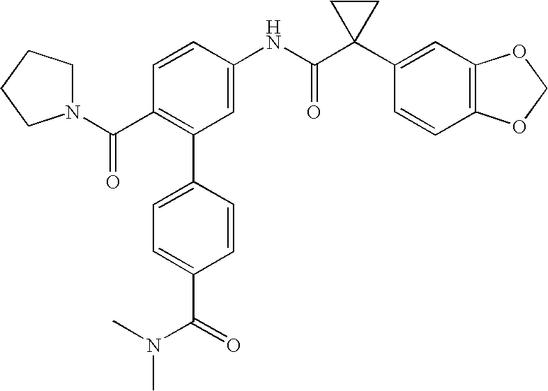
C1(NC(C2(C3=CC4=C(C=C3)OCO4)CC2)=O)=CC(C2=CC=C(C(N(C)C)=O)C=C2)=C(C(N2CCCC2)=O)C=C1
